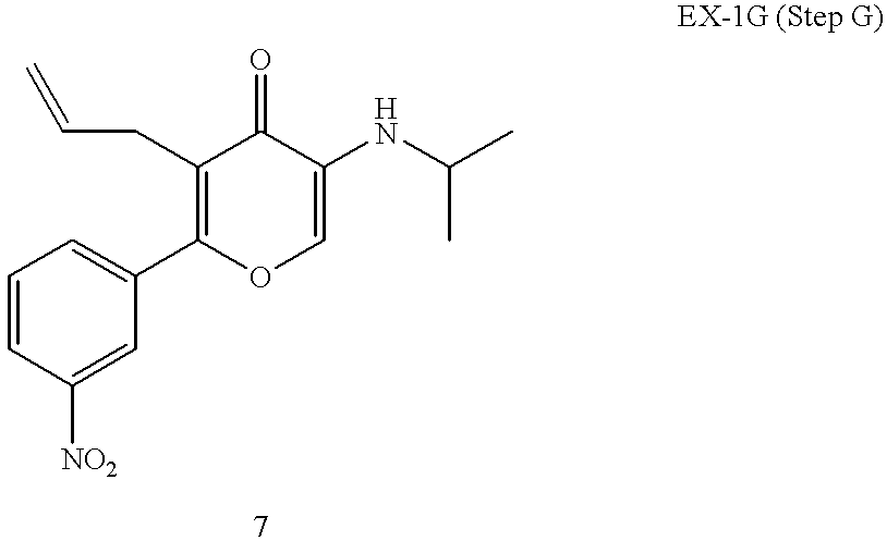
C(=C)CC1=C(C2=CC=CC([NO2])=C2)OC=C(NC(C)C)C1=O
